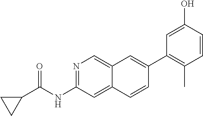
C1(C2=CC3=CN=C(NC(=O)C4CC4)C=C3C=C2)=C(C)C=CC(O)=C1
